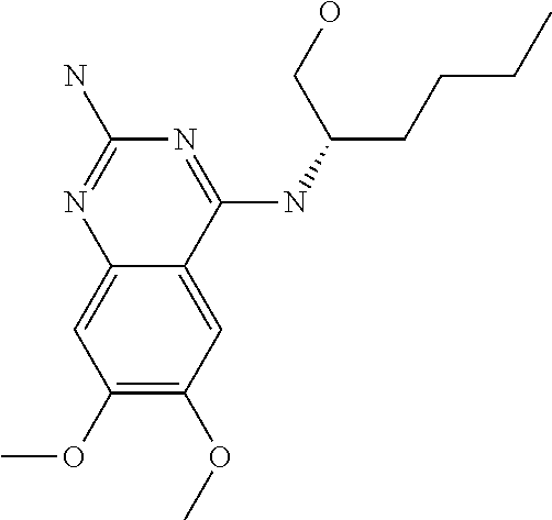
C1(OC)=C(OC)C=C2C(=C1)N=C(N)N=C2NC(CCCC)CO
